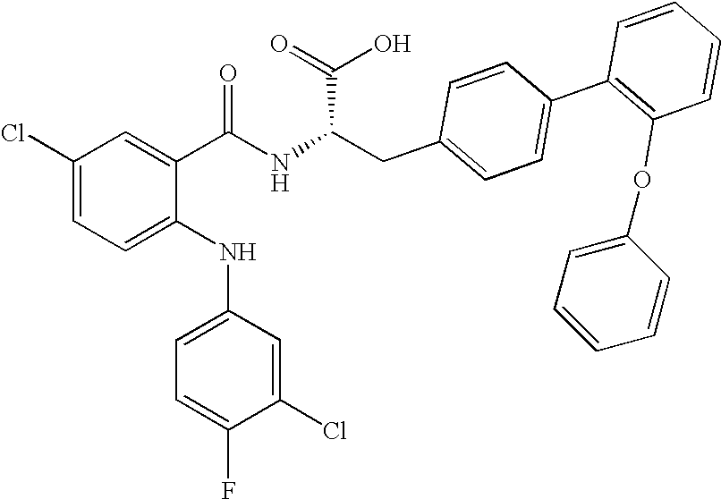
C1(Cl)=CC=C(NC2=CC=C(F)C(Cl)=C2)C(C(NC(CC2=CC=C(C3=C(OC4=CC=CC=C4)C=CC=C3)C=C2)C(=O)O)=O)=C1
